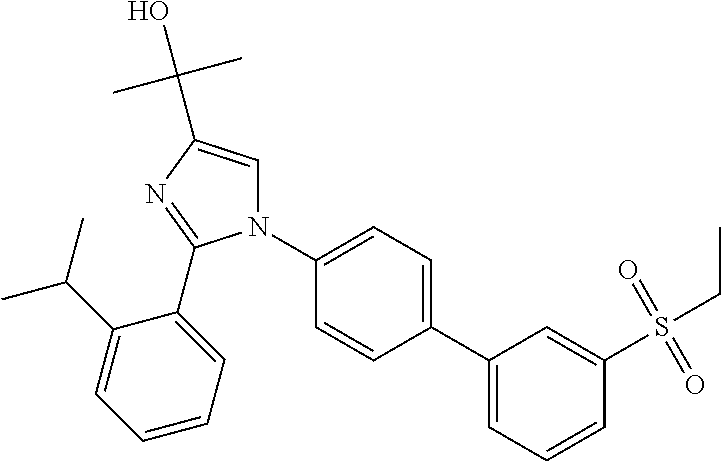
C1(C2=CC=CC(S(CC)(=O)=O)=C2)=CC=C(N2C=C(C(C)(C)O)N=C2C2=CC=CC=C2C(C)C)C=C1
